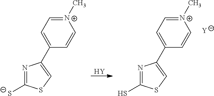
N1=C([S-])SC=C1C1=CC=[N+](C)C=C1.N1=C(S)SC=C1C1=CC=[N+](C)C=C1.[Y].[Y]
